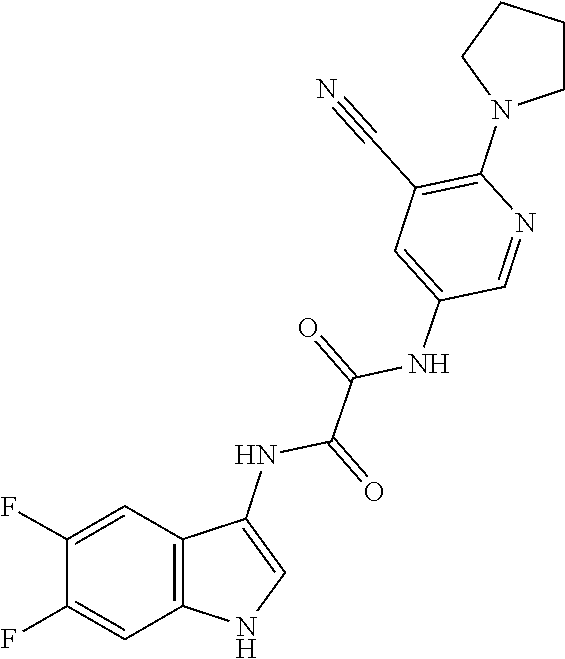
N1(C2=C(C#N)C=C(NC(C(NC3=CNC4=C3C=C(F)C(F)=C4)=O)=O)C=N2)CCCC1
